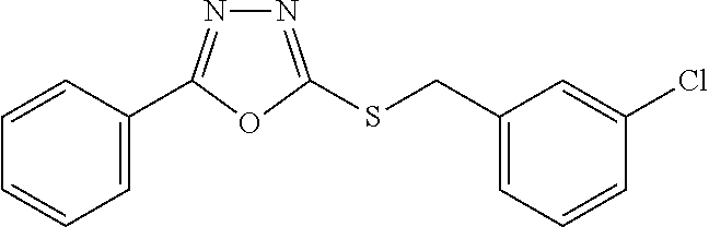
C1=C(C2=NN=C(SCC3=CC=CC(Cl)=C3)O2)C=CC=C1
